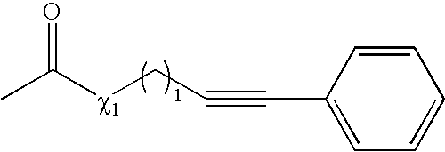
CC([c1]CC#CC1=CC=CC=C1)=O
